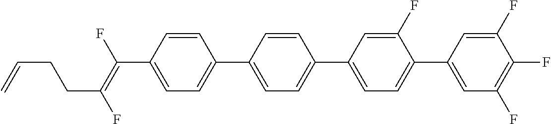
C(C1=CC=C(C2=CC=C(C3=CC=C(C4=CC(F)=C(F)C(F)=C4)C(F)=C3)C=C2)C=C1)(=C(F)CCC=C)F
